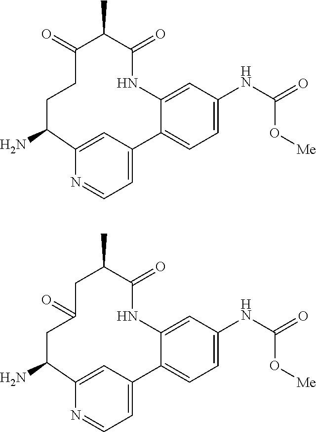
NC1CCC(=O)C(C)C(=O)NC2=CC(NC(=O)O[Me])=CC=C2C2=CC=NC1=C2.NC1CC(=O)CC(C)C(=O)NC2=CC(NC(=O)O[Me])=CC=C2C2=CC=NC1=C2
